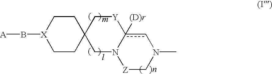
B([X]1CCC2(CC1)CN1c([(D)r])(cN(C)C[Z]1)[Y]C2)[A]
